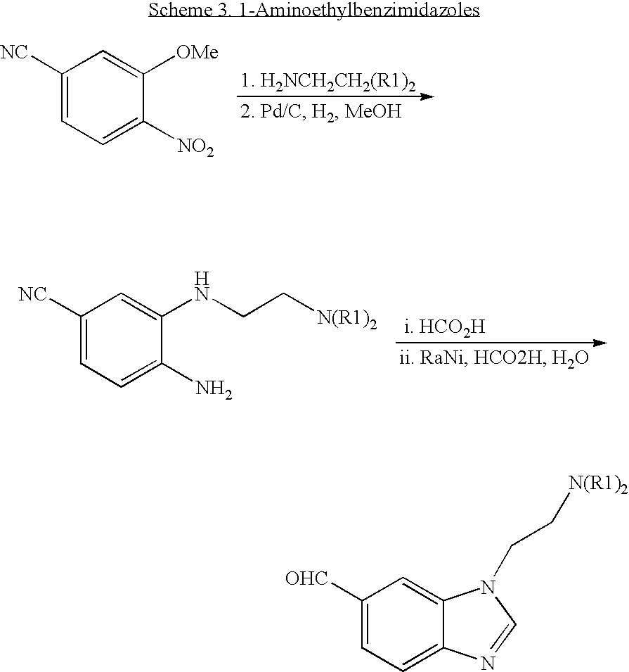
C1([NC])=CC=C([NO2])C([OMe])=C1.C1([NC])=CC=C(N)C(NCC[N(R1)2])=C1.C1([OHC])=CC=C2C(=C1)N(CC[N(R1)2])C=N2
